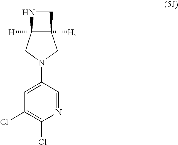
C12([H])C([H])(CN(C3=CC(Cl)=C(Cl)N=C3)C1)NC2
